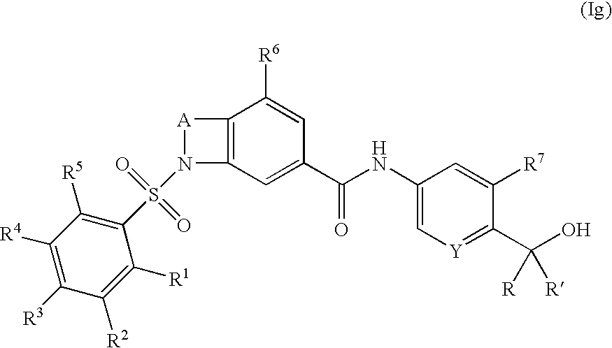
C12=C(C=C(C(NC3=C[Y]=C(C(O)([R])[R])C([R7])=C3)=O)C=C1[R6])N(S(C1=C([R5])C([R4])=C([R3])C([R2])=C1[R1])(=O)=O)[A]2
